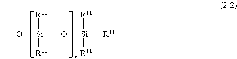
[Si](O[Si]([R11])([R11])[R11])([R11])([R11])OC
